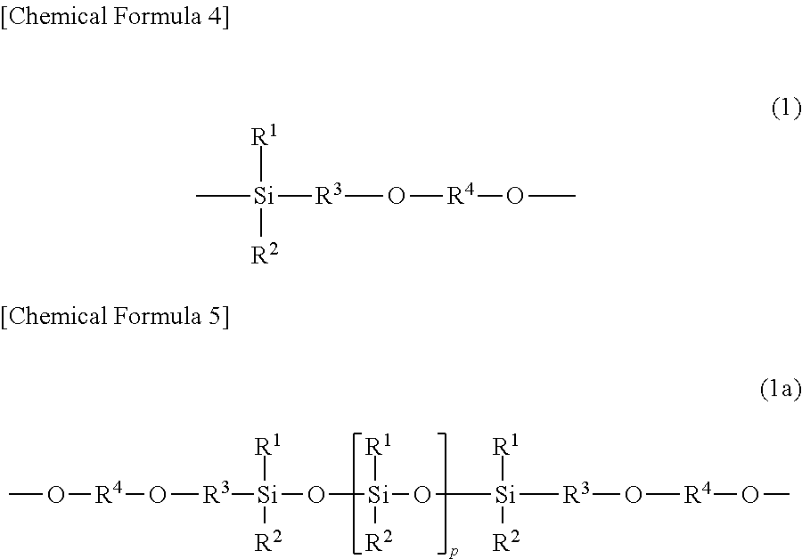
C[Si]([R3]O[R4]OC)([R1])[R2].[R4](O[R3][Si](O[Si]([R1])([R2])O[Si]([R1])([R2])[R3]O[R4]OC)([R1])[R2])OC
